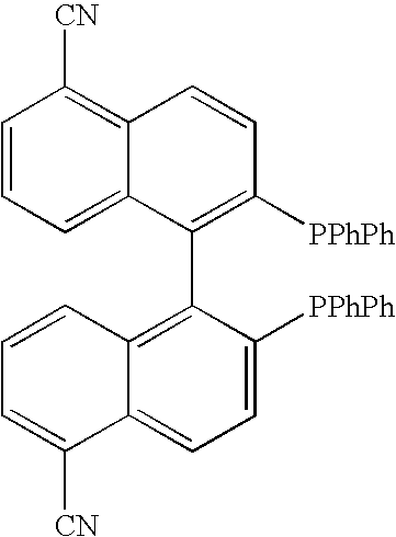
C1=CC=C2C(=C1[CN])C=CC([PPhPh])=C2C1=C2C=CC=C([CN])C2=CC=C1[PPhPh]
